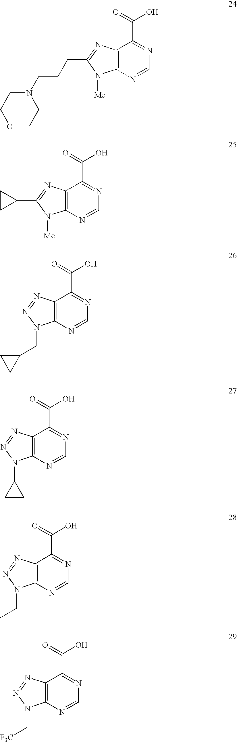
C12=C(N=CN=C1C(=O)O)N([Me])C(CCCN1CCOCC1)=N2.C12=C(N=CN=C1C(=O)O)N([Me])C(C1CC1)=N2.C12=C(N=CN=C1C(=O)O)N(CC1CC1)N=N2.C12=C(N=CN=C1C(=O)O)N(C1CC1)N=N2.C12=C(N=CN=C1C(=O)O)N(CC)N=N2.C12=C(N=CN=C1C(=O)O)N(C[F3C])N=N2
